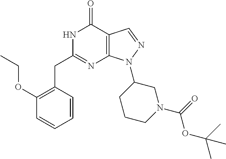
N1C(CC2=C(OCC)C=CC=C2)=NC2=C(C1=O)C=NN2C1CCCN(C(=O)OC(C)(C)C)C1
